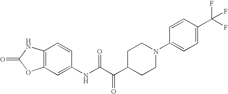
C1(NC(C(C2CCN(C3=CC=C(C(F)(F)F)C=C3)CC2)=O)=O)=CC2=C(C=C1)NC(=O)O2
